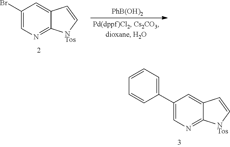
C1=C2C=C[NTos]C2=NC=C1Br.[PhB(OH)2].C1=CC=C(C2=CN=C3C(=C2)C=C[NTos]3)C=C1
